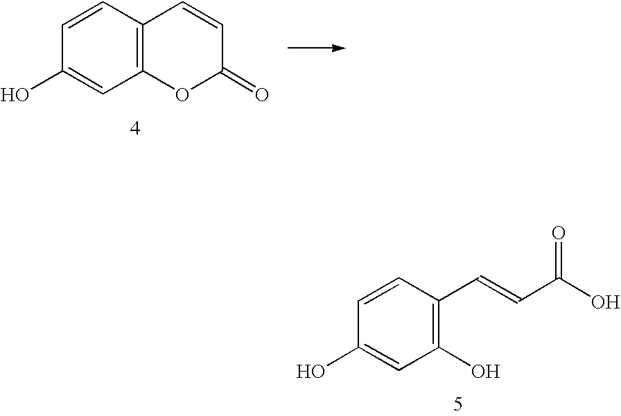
C12=C(C=CC(O)=C1)C=CC(=O)O2.C1(O)=C(C=CC(=O)O)C=CC(O)=C1
